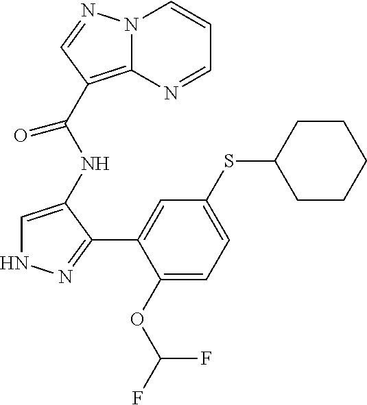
C1=C(NC(C2=C3N(C=CC=N3)N=C2)=O)C(C2=CC(SC3CCCCC3)=CC=C2OC(F)F)=NN1
